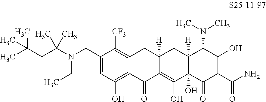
C(N(CC)CC1=CC(O)=C2C(=C1[CF3])CC1([H])C(=C(O)C3(O)C([H])(C1)C(N(C)C)C(O)=C(C(N)=O)C3=O)C2=O)(CC(C)(C)C)(C)C
